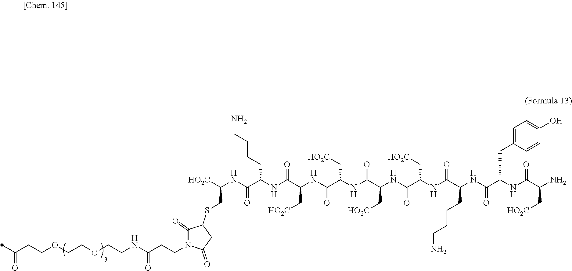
C(CCOCCOCCNC(CCN1C(=O)C(SCC(NC(C(NC(C(NC(C(NC(C(NC(C(NC(C(NC(C(NC(C(N)C[HO2C])=O)CC2=CC=C(O)C=C2)=O)CCCCN)=O)C[HO2C])=O)C[HO2C])=O)C[HO2C])=O)C[HO2C])=O)CCCCN)=O)[HO2C])CC1=O)=O)(C)=O
